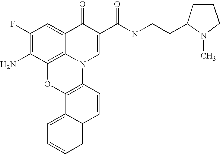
C1(F)=C(N)C2=C3C(=C1)C(=O)C(C(NCCC1CCCN1C)=O)=CN3C1=C(O2)C2=CC=CC=C2C=C1
